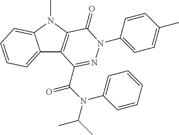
C12=CC=CC=C1N(C)C1=C2C(C(N(C2=CC=CC=C2)C(C)C)=O)=NN(C2=CC=C(C)C=C2)C1=O
